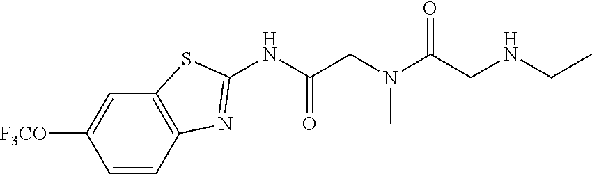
C1=CC2=C(C=C1[F3CO])SC(NC(CN(C(CNCC)=O)C)=O)=N2
